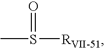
S([RVII-51])(C)=O
